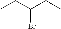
CCC(CC)Br
